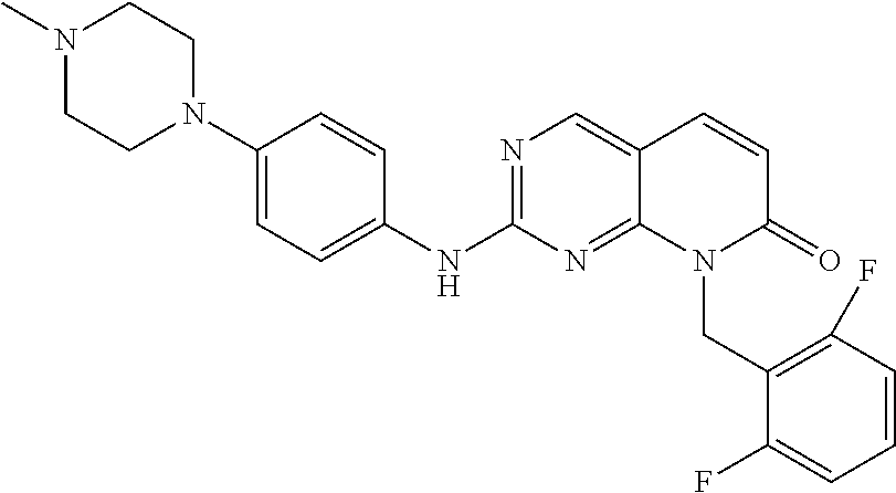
C1(N2CCN(C)CC2)=CC=C(NC2=NC=C3C(=N2)N(CC2=C(F)C=CC=C2F)C(=O)C=C3)C=C1
